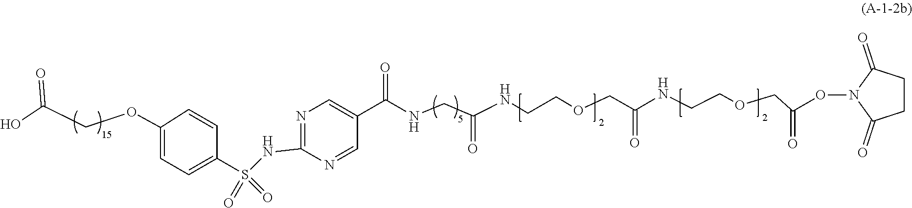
C1=C(S(NC2=NC=C(C(NCC(NCCOCC(=O)NCCOCC(=O)ON3C(=O)CCC3=O)=O)=O)C=N2)(=O)=O)C=CC(OCC(=O)O)=C1
